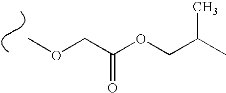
COCC(OCC(C)C)=O
